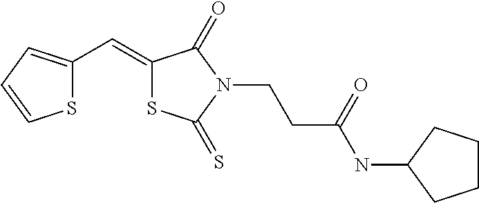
S1C(C=C2SC(=S)N(CCC(NC3CCCC3)=O)C2=O)=CC=C1
